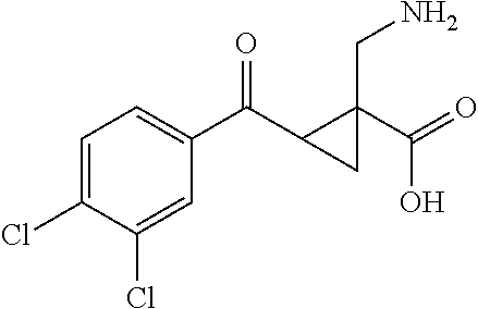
C1=C(Cl)C(Cl)=CC(C(C2C(C(O)=O)(CN)C2)=O)=C1
